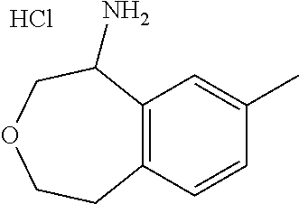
Cl.C12=C(C=C(C)C=C1)C(N)COCC2
